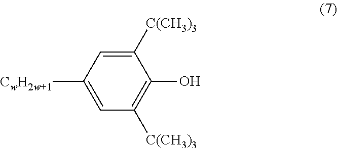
C1([CwH2w+1])=CC([C(CH3)3])=C(O)C([C(CH3)3])=C1
